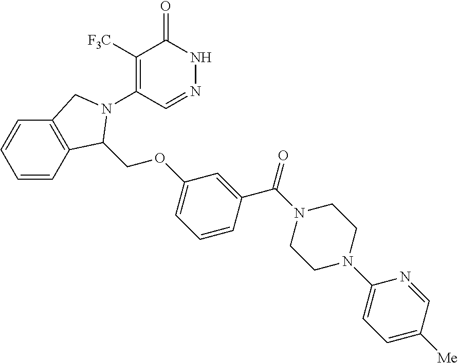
C1([F3C])=C(N2C(COC3=CC=CC(C(=O)N4CCN(C5=CC=C([Me])C=N5)CC4)=C3)C3=C(C=CC=C3)C2)C=NNC1=O
